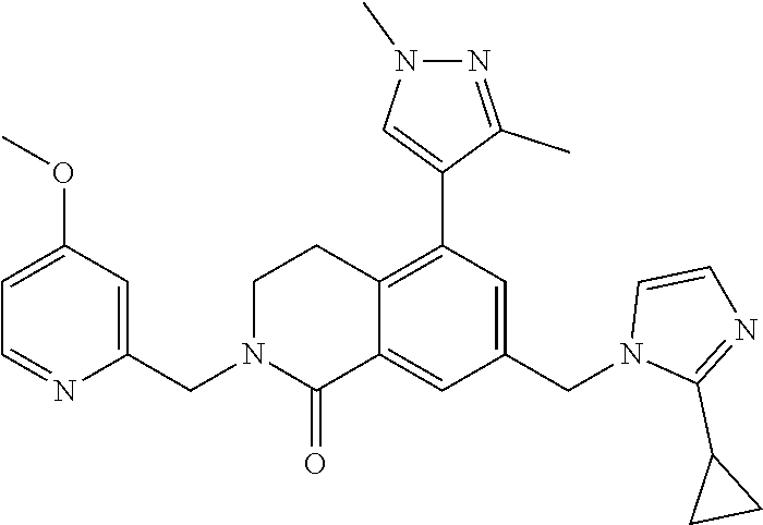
C1(CN2C(=O)C3=CC(CN4C(C5CC5)=NC=C4)=CC(C4=CN(C)N=C4C)=C3CC2)=CC(OC)=CC=N1
